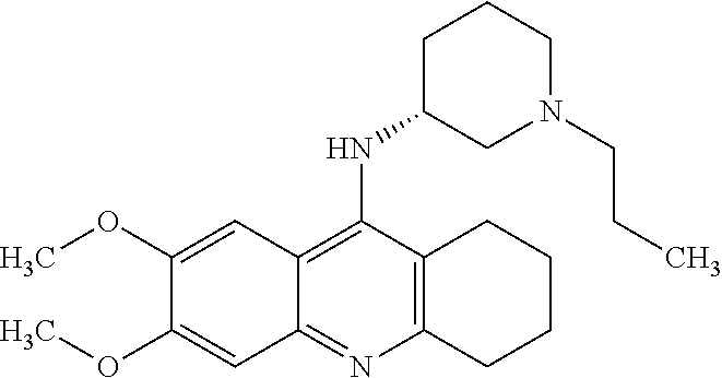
C12=C(N=C3C(=C1NC1CN(CCC)CCC1)C=C(OC)C(OC)=C3)CCCC2
